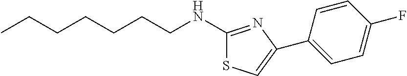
C1(NCCCCCCC)=NC(C2=CC=C(F)C=C2)=CS1
